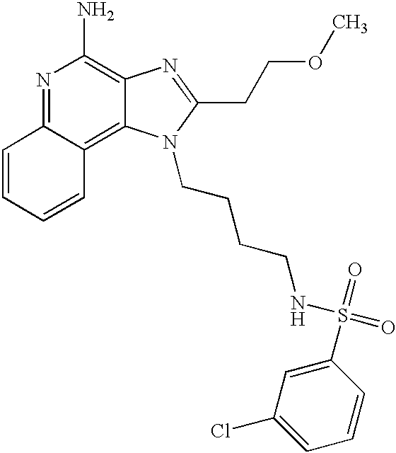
N1=C2C(=C3C(=C1N)N=C(CCOC)N3CCCCNS(=O)(=O)C1=CC(Cl)=CC=C1)C=CC=C2
